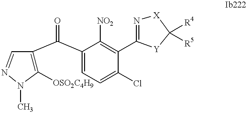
C1([OSO2C4H9])=C(C(C2=CC=C(Cl)C(C3=N[X]C([R4])([R5])[Y]3)=C2[NO2])=O)C=NN1C
